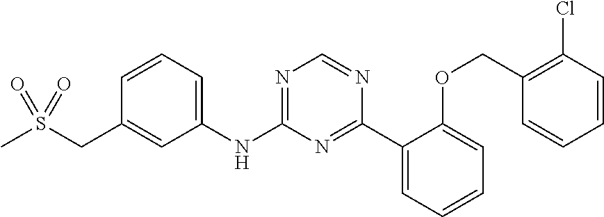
C1(NC2=NC=NC(C3=CC=CC=C3OCC3=C(Cl)C=CC=C3)=N2)=CC=CC(CS(C)(=O)=O)=C1
